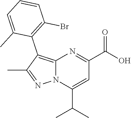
C12=C(C3=C(Br)C=CC=C3C)C(C)=NN1C(C(C)C)=CC(C(O)=O)=N2
